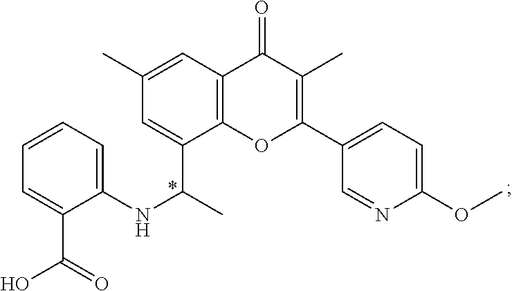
C12=C(C=C(C)C=C1C(C)NC1=CC=CC=C1C(=O)O)C(=O)C(C)=C(C1=CC=C(OC)N=C1)O2
